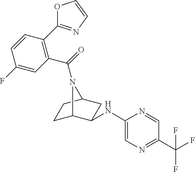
C1C2C(NC3=CN=C(C(F)(F)F)C=N3)CC(C1)N2C(C1=C(C2=NC=CO2)C=CC(F)=C1)=O
